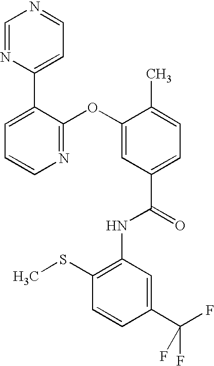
N1=C(OC2=CC(C(=O)NC3=C(SC)C=CC(C(F)(F)F)=C3)=CC=C2C)C(C2=CC=NC=N2)=CC=C1
